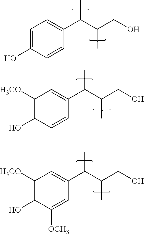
C1=C(O)C=CC(C(C(CO)C)C)=C1.C1([H3CO])=C(O)C=CC(C(C(CO)C)C)=C1.C1([H3CO])=C(O)C([OCH3])=CC(C(C(CO)C)C)=C1
